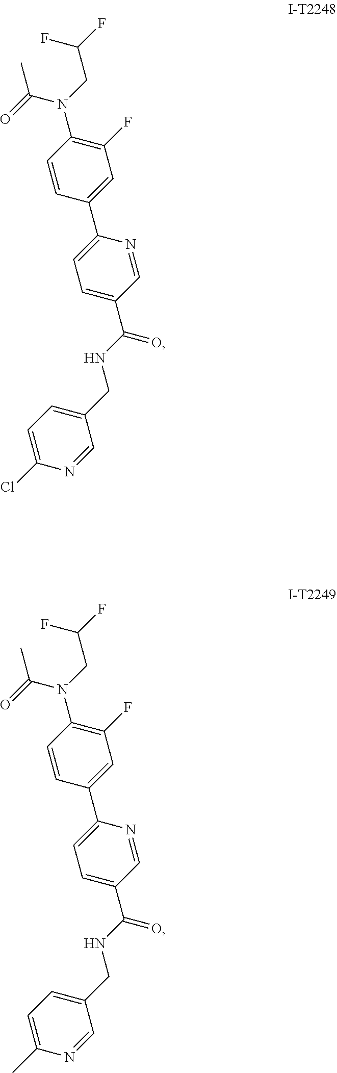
C(NC(C1=CC=C(C2=CC(F)=C(N(C(=O)C)CC(F)F)C=C2)N=C1)=O)C1=CC=C(Cl)N=C1.C(NC(C1=CC=C(C2=CC(F)=C(N(C(=O)C)CC(F)F)C=C2)N=C1)=O)C1=CC=C(C)N=C1
